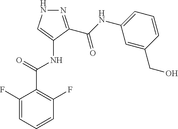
N1=C(C(NC2=CC=CC(CO)=C2)=O)C(NC(C2=C(F)C=CC=C2F)=O)=CN1
